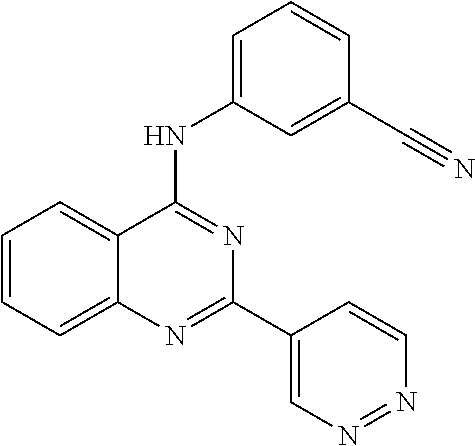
C1=CC=C2C(=C1)C(NC1=CC=CC(C#N)=C1)=NC(C1=CN=NC=C1)=N2
